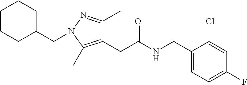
C1=C(CNC(CC2=C(C)N(CC3CCCCC3)N=C2C)=O)C(Cl)=CC(F)=C1
